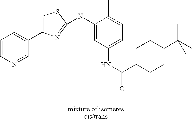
C1=CN=CC(C2=CSC(NC3=CC(NC(=O)C4CCC(C(C)(C)C)CC4)=CC=C3C)=N2)=C1
